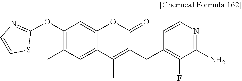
C1=CN=C(N)C(F)=C1CC1=C(C)C2=CC(C)=C(OC3=NC=CS3)C=C2OC1=O
